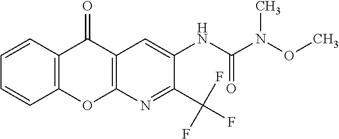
C1=CC2=C(C=C1)OC1=C(C2=O)C=C(NC(N(OC)C)=O)C(C(F)(F)F)=N1
